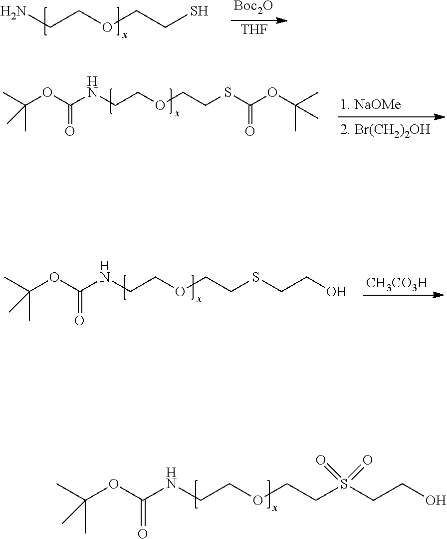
N(CCOCCS(CCO)(=O)=O)C(OC(C)(C)C)=O.NCCOCCS.[Boc2O].[THF].N(CCOCCSC(OC(C)(C)C)=O)C(OC(C)(C)C)=O.[CH3CO3H].N(CCOCCSCCO)C(OC(C)(C)C)=O
